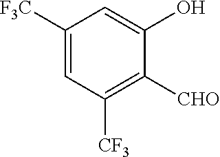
C1([F3C])=CC([CF3])=C([CHO])C(O)=C1
